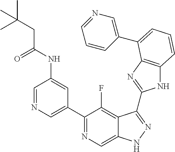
C1=NC=C(C2=NC=C3C(=C2F)C(C2=NC4=C(N2)C=CC=C4C2=CN=CC=C2)=NN3)C=C1NC(CC(C)(C)C)=O
